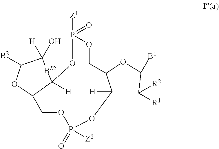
OC1([H])C([B2])OC2C([H])([BL2]1)OP([Z1])(=O)OCC(OC(C([R1])[R2])[B1])C([H])OP(=O)([Z2])OC2
